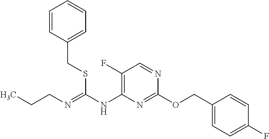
C1(F)=C(NC(=NCCC)SCC2=CC=CC=C2)N=C(OCC2=CC=C(F)C=C2)N=C1
